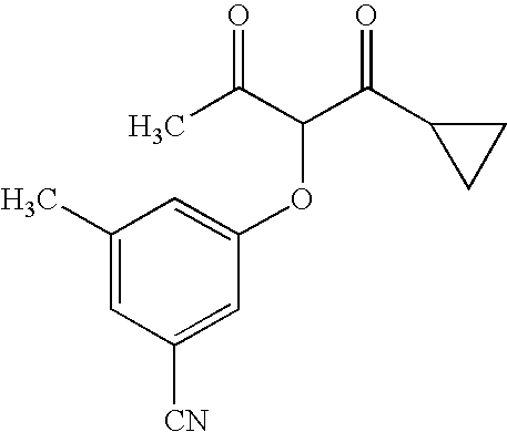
O=C(C(C(C1CC1)=O)OC1=CC(C)=CC([CN])=C1)C
